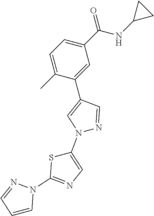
C1(C)=CC=C(C(NC2CC2)=O)C=C1C1=CN(C2=CN=C(N3N=CC=C3)S2)N=C1
